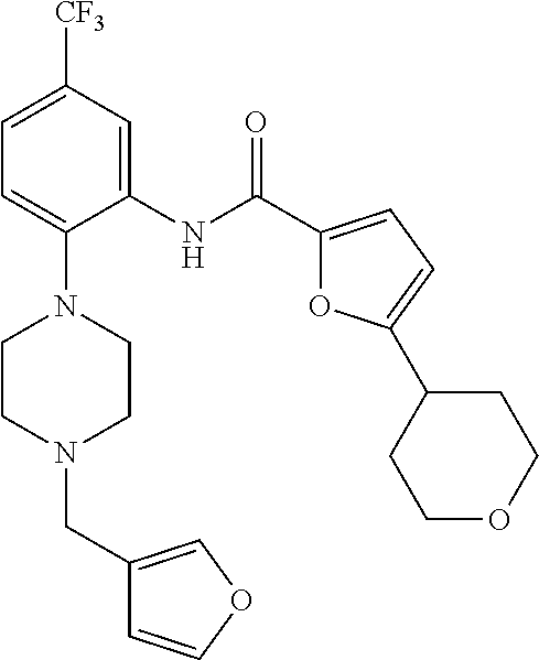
C1=C([CF3])C=C(NC(C2=CC=C(C3CCOCC3)O2)=O)C(N2CCN(CC3=COC=C3)CC2)=C1
